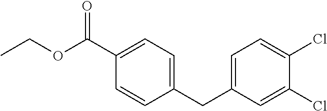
C(C1=CC=C(Cl)C(Cl)=C1)C1=CC=C(C(OCC)=O)C=C1
